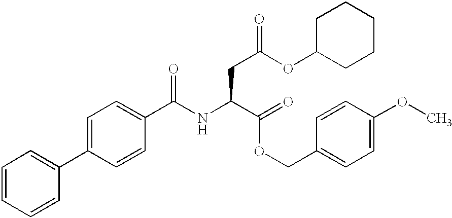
C1=CC=CC(C2=CC=C(C(NC(C(OCC3=CC=C(OC)C=C3)=O)CC(OC3CCCCC3)=O)=O)C=C2)=C1
